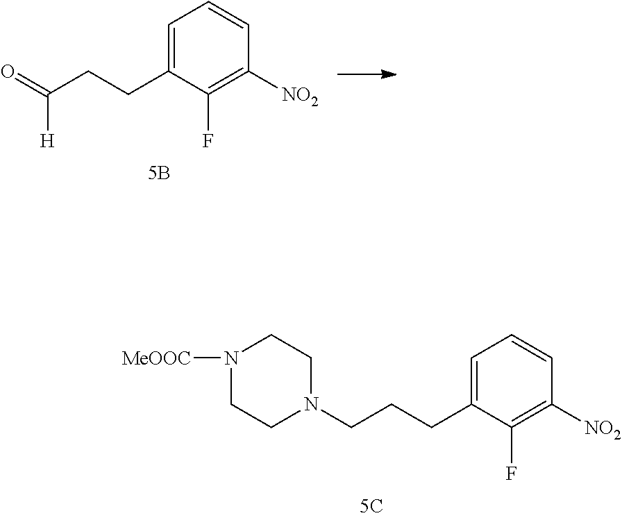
C1=C(CCC(=O)[H])C(F)=C([NO2])C=C1.C1=C(CCCN2CCN([MeOOC])CC2)C(F)=C([NO2])C=C1
